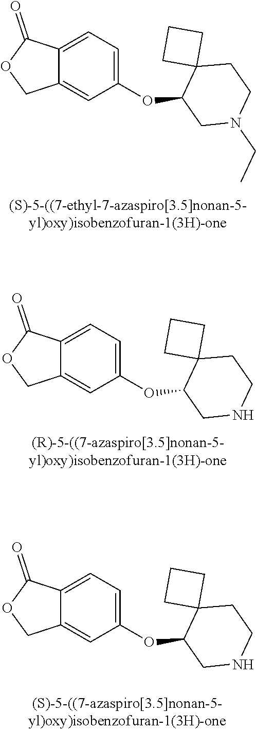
C1(OC2C3(CCNC2)CCC3)=CC=C2C(=C1)COC2=O.C1(OC2C3(CCNC2)CCC3)=CC=C2C(=C1)COC2=O.C1(OC2C3(CCN(CC)C2)CCC3)=CC=C2C(=C1)COC2=O
